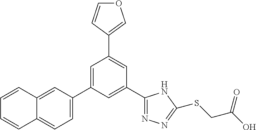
C1(C2=NN=C(SCC(O)=O)N2)=CC(C2=CC=C3C(=C2)C=CC=C3)=CC(C2=COC=C2)=C1
